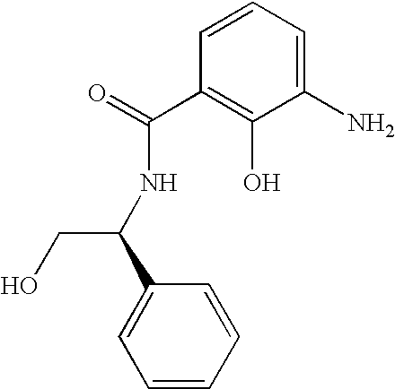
C1=CC=CC(C(CO)NC(C2=C(O)C(N)=CC=C2)=O)=C1
